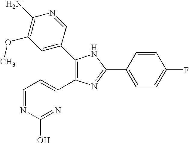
C1(C2=CC(OC)=C(N)N=C2)=C(C2=CC=NC(O)=N2)N=C(C2=CC=C(F)C=C2)N1
